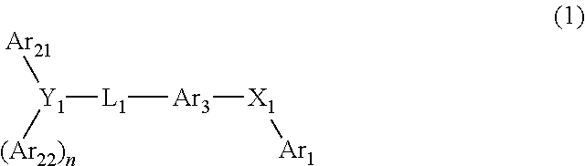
[L1]([Ar3][X1][Ar1])[Y1]([Ar21])[(Ar22)n]
